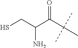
C(C(C(CS)N)=O)(C)(C)C
